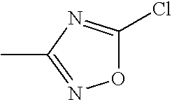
O1C(Cl)=NC(C)=N1
